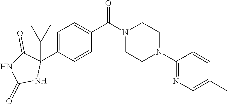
C1(N2CCN(C(C3=CC=C(C4(C(C)C)C(=O)NC(=O)N4)C=C3)=O)CC2)=NC(C)=C(C)C=C1C
